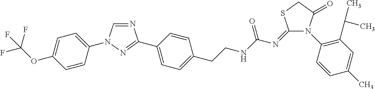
N1=CN(C2=CC=C(OC(F)(F)F)C=C2)N=C1C1=CC=C(CCNC(N=C2SCC(=O)N2C2=C(C(C)C)C=C(C)C=C2)=O)C=C1
